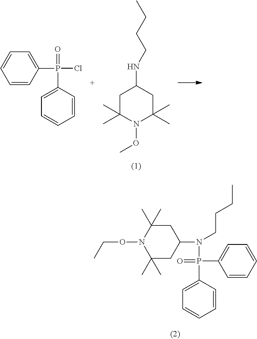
C1C(C)(C)N(OC)C(C)(C)CC1NCCCC.C1(P(C2=CC=CC=C2)(Cl)=O)=CC=CC=C1.C1(P(N(CCCC)C2CC(C)(C)N(OCC)C(C)(C)C2)(C2=CC=CC=C2)=O)=CC=CC=C1
